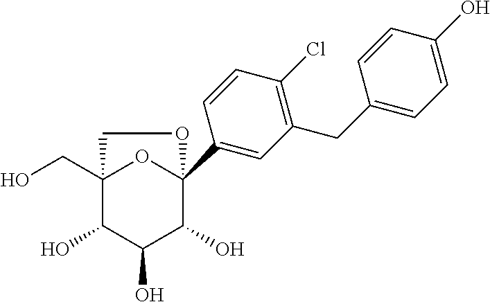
C12(CO)C(O)C(O)C(O)C(C3=CC(CC4=CC=C(O)C=C4)=C(Cl)C=C3)(O1)OC2
